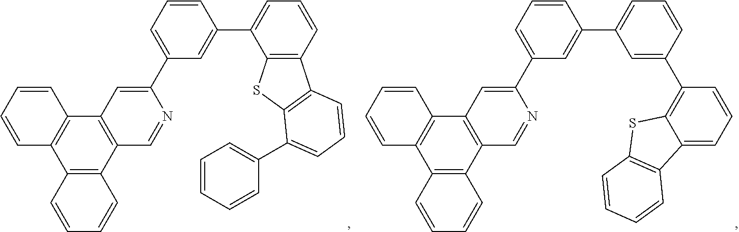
C1=CC=C(C2=CC3=C(C=N2)C2=C(C4=C3C=CC=C4)C=CC=C2)C=C1C1=CC=CC2=C1SC1=C2C=CC=C1C1=CC=CC=C1.C1=CC=C(C2=CC3=C(C=N2)C2=C(C4=C3C=CC=C4)C=CC=C2)C=C1C1=CC=CC(C2=C3C(=CC=C2)C2=C(S3)C=CC=C2)=C1
